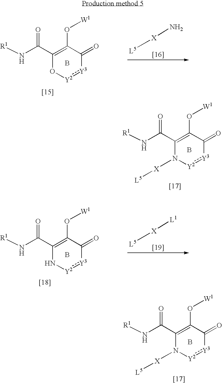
C1(C(N[R1])=O)=C(O[W1])C(=O)[Y3]:[Y2]O1.B.[L5][X]N.C1(C(N[R1])=O)=C(O[W1])C(=O)[Y3]:[Y2]N1[X][L5].B.C1(C(N[R1])=O)=C(O[W1])C(=O)[Y3]:[Y2]N1.B.[L5][X][L1].C1(C(N[R1])=O)=C(O[W1])C(=O)[Y3]:[Y2]N1[X][L5].B
